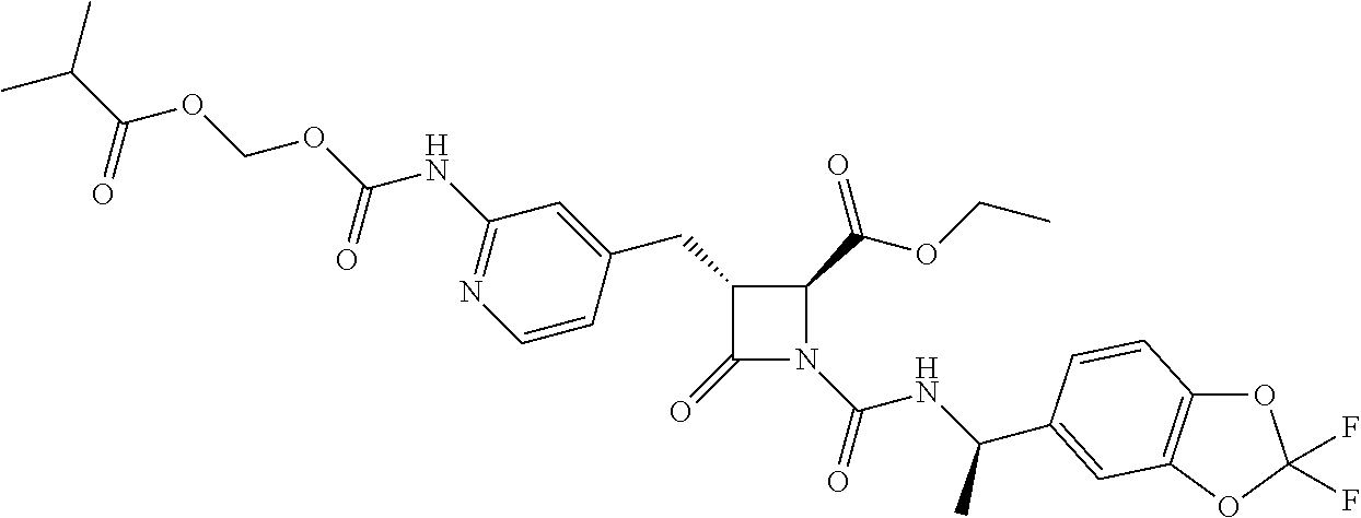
O1C2=C(OC1(F)F)C=C(C(NC(N1C(C(OCC)=O)C(CC3=CC(NC(OCOC(C(C)C)=O)=O)=NC=C3)C1=O)=O)C)C=C2
